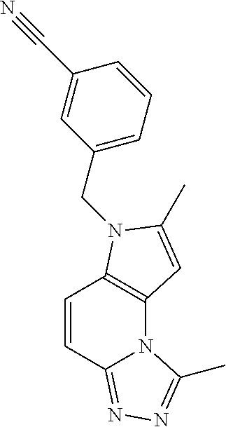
C1=CC2=NN=C(C)N2C2=C1N(CC1=CC=CC(C#N)=C1)C(C)=C2
